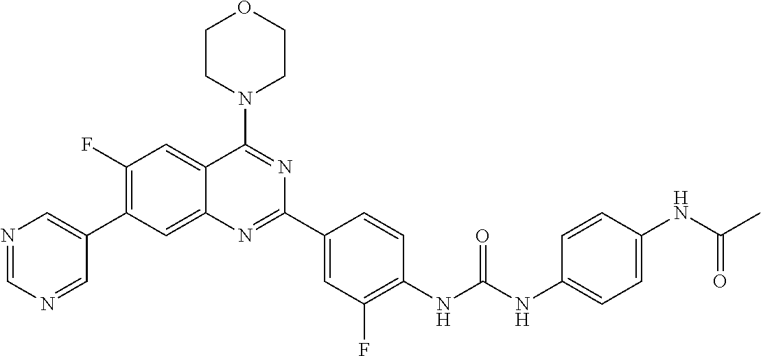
C1(F)=C(C2=CN=CN=C2)C=C2C(=C1)C(N1CCOCC1)=NC(C1=CC(F)=C(NC(NC3=CC=C(NC(C)=O)C=C3)=O)C=C1)=N2
